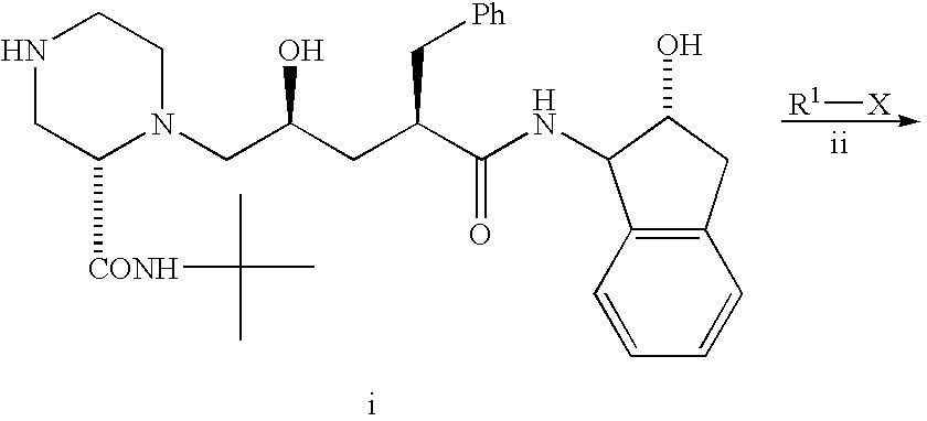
N1CC([CONH]C(C)(C)C)N(CC(CC(C(NC2C(O)CC3=C2C=CC=C3)=O)C[Ph])O)CC1.[R1][X]
